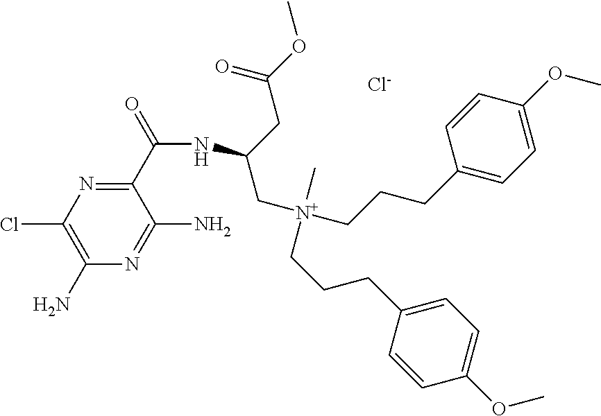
C1(C(=O)NC(C[N+](CCCC2=CC=C(OC)C=C2)(C)CCCC2=CC=C(OC)C=C2)CC(OC)=O)=NC(Cl)=C(N)N=C1N.[Cl-]
